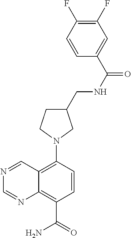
C12=C(N3CC(CNC(C4=CC(F)=C(F)C=C4)=O)CC3)C=CC(C(=O)N)=C1N=CN=C2
